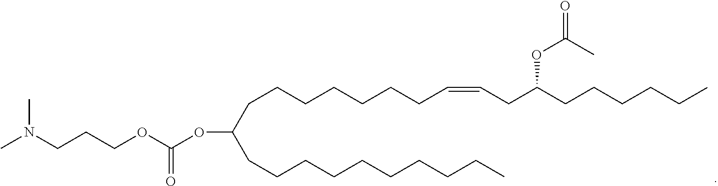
CN(CCCOC(OC(CCCCCCCCCC)CCCCCCCC=CCC(CCCCCC)OC(=O)C)=O)C
